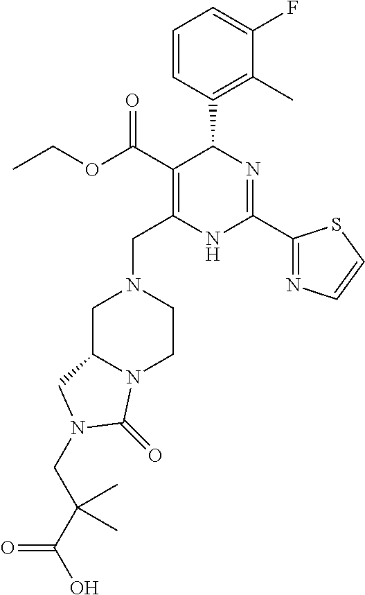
C1=CC(C2C(C(OCC)=O)=C(CN3CCN4C(C3)CN(CC(C(O)=O)(C)C)C4=O)NC(C3=NC=CS3)=N2)=C(C)C(F)=C1
